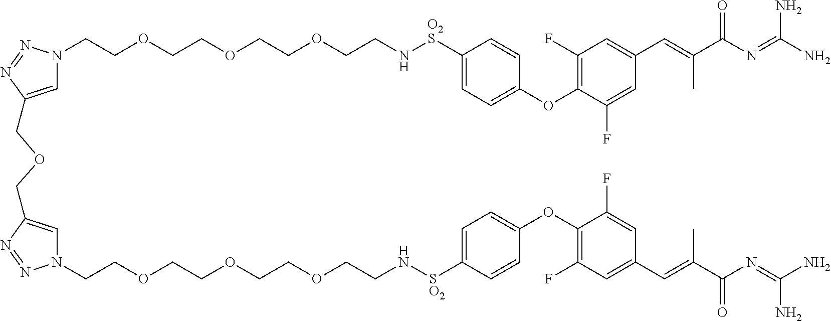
C(COCCOCCOCCN[SO2]C1=CC=C(OC2=C(F)C=C(C=C(C(N=C(N)N)=O)C)C=C2F)C=C1)N1C=C(COCC2=CN(CCOCCOCCOCCN[O2S]C3=CC=C(OC4=C(F)C=C(C=C(C(N=C(N)N)=O)C)C=C4F)C=C3)N=N2)N=N1
